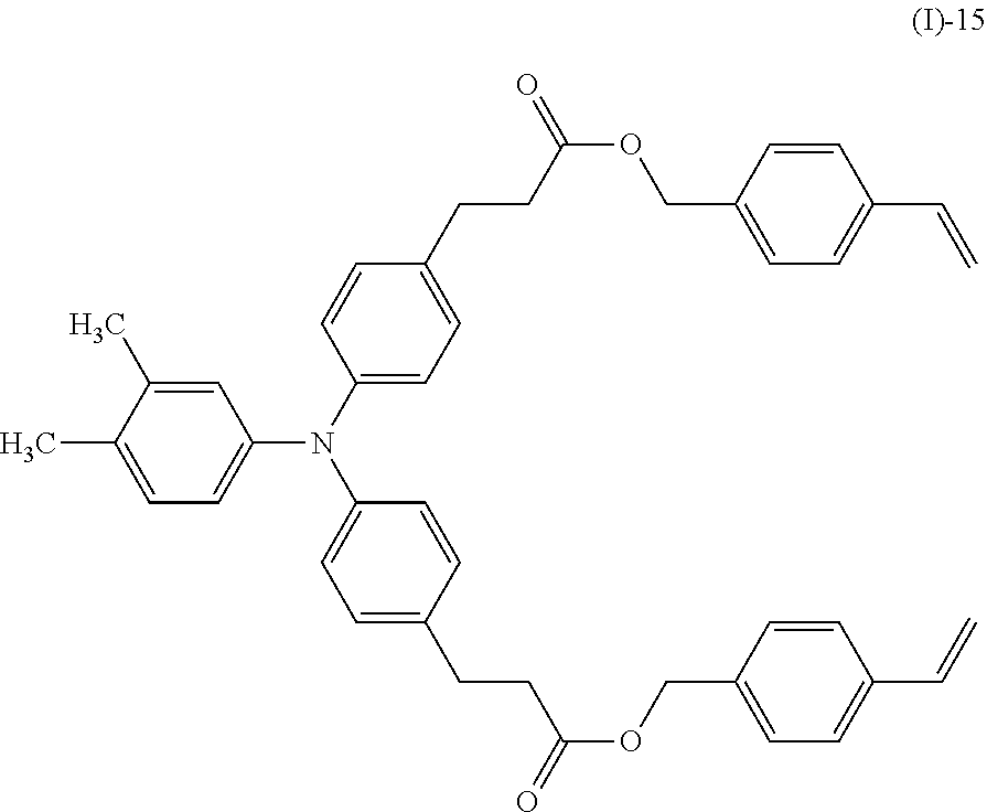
C1=C(C)C(C)=CC=C1N(C1=CC=C(CCC(OCC2=CC=C(C=C)C=C2)=O)C=C1)C1=CC=C(CCC(OCC2=CC=C(C=C)C=C2)=O)C=C1
